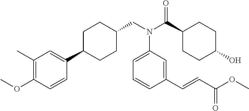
N(C1=CC=CC(C=CC(OC)=O)=C1)(CC1CCC(C2=CC(C)=C(OC)C=C2)CC1)C(=O)C1CCC(O)CC1
